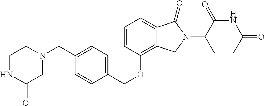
C1(CN2CC(=O)NCC2)=CC=C(COC2=C3C(=CC=C2)C(=O)N(C2CCC(=O)NC2=O)C3)C=C1
